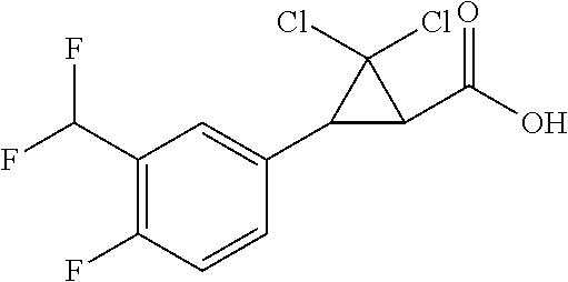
C1(C(F)F)=C(F)C=CC(C2C(C(O)=O)C2(Cl)Cl)=C1
